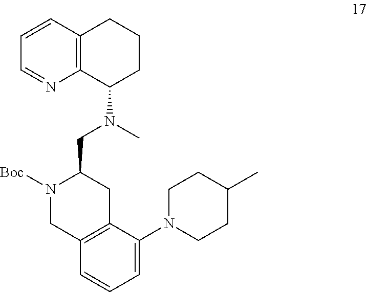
C1=CC2=C(N=C1)C(N(C)CC1N([Boc])CC3=C(C1)C(N1CCC(C)CC1)=CC=C3)CCC2
